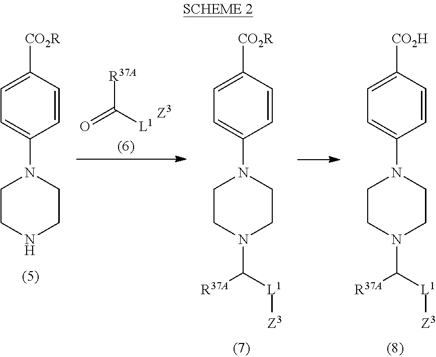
C1=C([CO2R])C=CC(N2CCNCC2)=C1.C1=C([CO2R])C=CC(N2CCN(C([R37A])[L1][Z3])CC2)=C1.C1=C([CO2H])C=CC(N2CCN(C([R37A])[L1][Z3])CC2)=C1.O=C([L1])[R37A]
